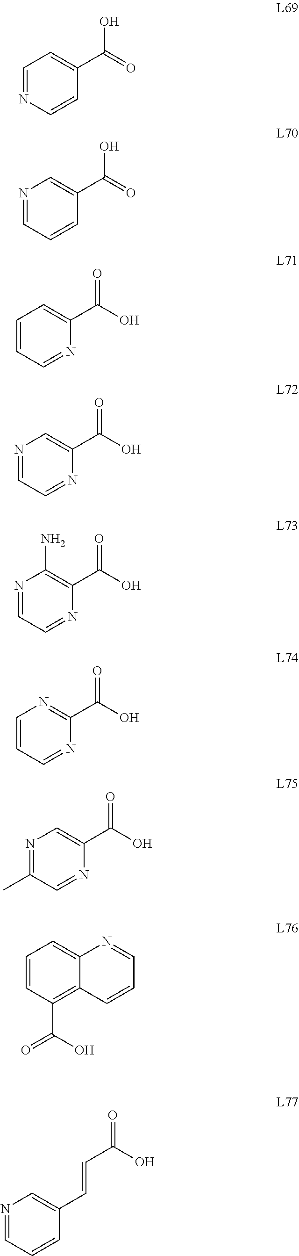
C1=NC=CC(C(=O)O)=C1.N1=CC=CC(C(=O)O)=C1.C1=CC=NC(C(O)=O)=C1.N1=CC=NC(C(O)=O)=C1.N1=CC=NC(C(O)=O)=C1N.C1=CC=NC(C(O)=O)=N1.N1=C(C)C=NC(C(O)=O)=C1.C1=CC(C(O)=O)=C2C(=C1)N=CC=C2.N1=CC=CC(C=CC(=O)O)=C1
